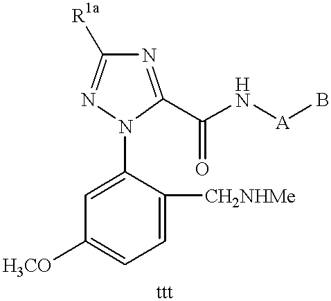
C1=C(N2C(C(N[A]B)=O)=NC([R1a])=N2)C([CH2NHMe])=CC=C1[H3CO]
